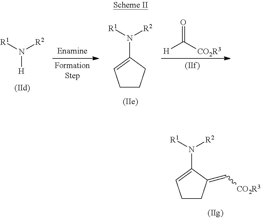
[H]C([CO2R3])=O.C1CCC(N([R1])[R2])=C1.[R1]N([R2])[H].C1CC(=C[CO2R3])C(N([R1])[R2])=C1
